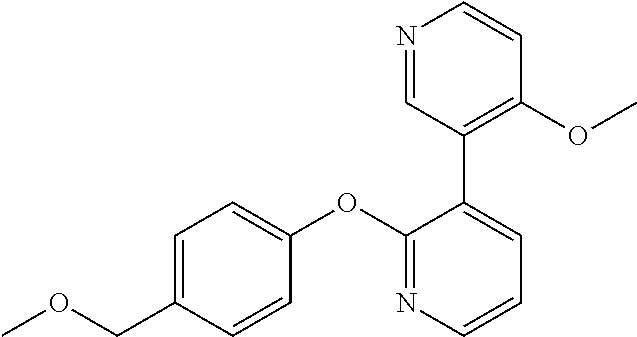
C1=C(COC)C=CC(OC2=NC=CC=C2C2=C(OC)C=CN=C2)=C1
